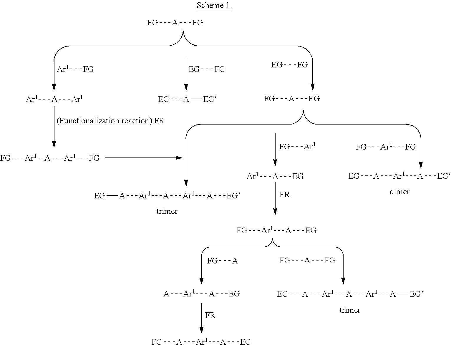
[Ar1][A][Ar1].[Ar1][FG].[EG][FG].[EG][FG].[EG][A][EG].[FG][A][EG].[FG][Ar1][A][Ar1][FG].[FG][Ar1].[FG][Ar1][FG].[Ar1][A][EG].[EG][A][Ar1][A][EG].[EG][A][Ar1][A][Ar1][A][EG].[FR].[FG][A][FG].[FG][Ar1][A][EG].[FG][A].[FG][A][FG].[Ar1]([A][EG])[A].[EG][A][Ar1][A][Ar1][A][EG].[FG][A][Ar1][A][EG].[FR]
